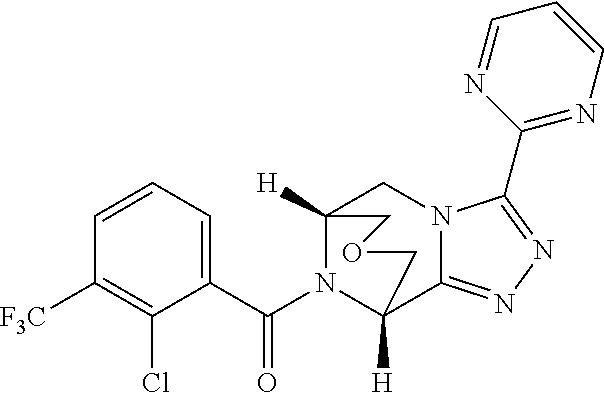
C1=CC=C(C(N2C3([H])C4=NN=C(C5=NC=CC=N5)N4CC2([H])COC3)=O)C(Cl)=C1[F3C]
